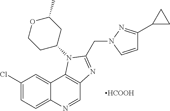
C1(Cl)=CC=C2C(=C1)C1=C(C=N2)N=C(CN2N=C(C3CC3)C=C2)N1C1CC(C)OCC1.[HCOOH]
